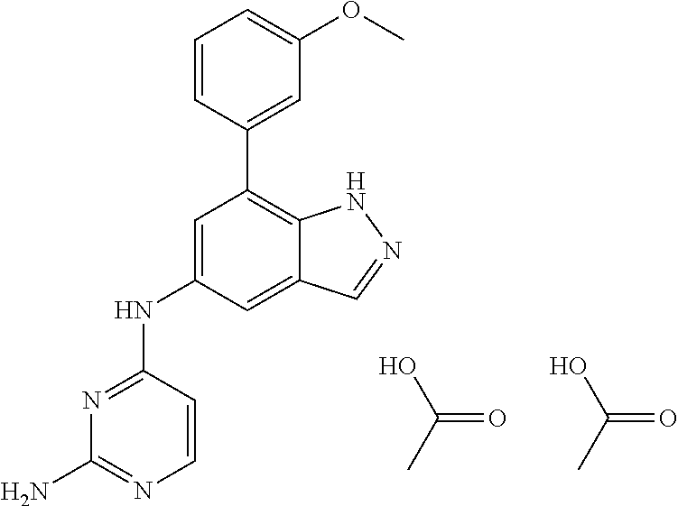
N1=C(NC2=CC(C3=CC(OC)=CC=C3)=C3C(=C2)C=NN3)C=CN=C1N.OC(=O)C.OC(=O)C
